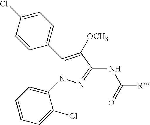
C1(C2=CC=C(Cl)C=C2)=C([OCH3])C(NC([R])=O)=NN1C1=CC=CC=C1Cl
